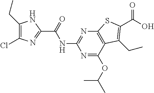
C1(CC)=C(Cl)N=C(C(=O)NC2=NC3=C(C(OC(C)C)=N2)C(CC)=C(C(O)=O)S3)N1
